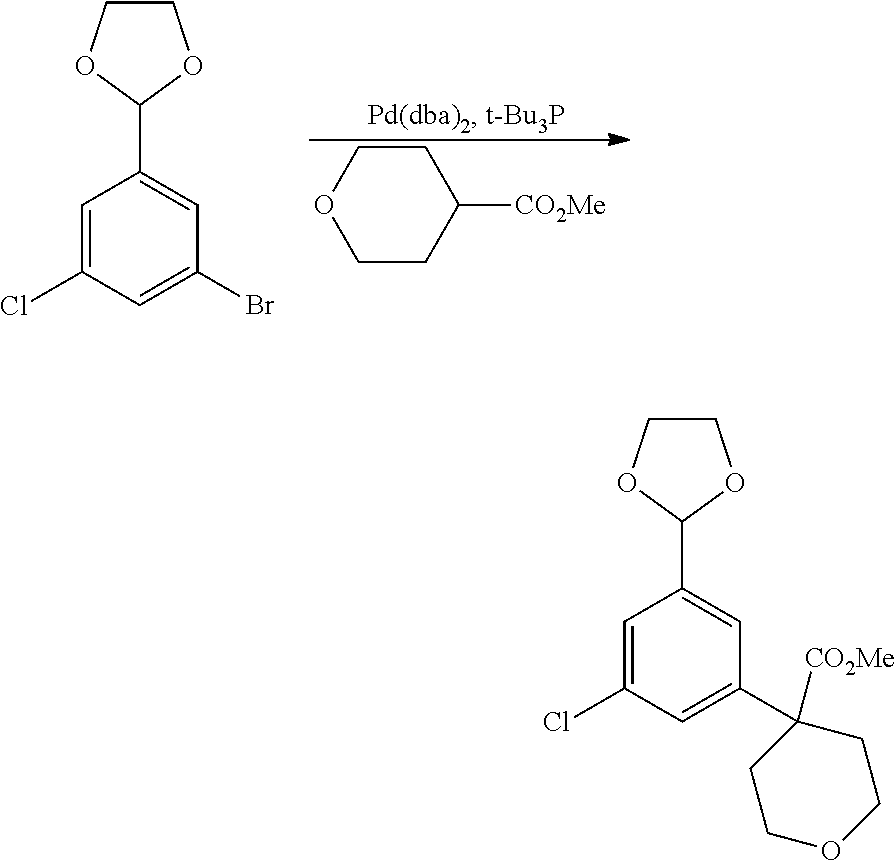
C1(C2OCCO2)=CC(C2([CO2Me])CCOCC2)=CC(Cl)=C1.C1(C2OCCO2)=CC(Br)=CC(Cl)=C1.C1OCCC([CO2Me])C1
